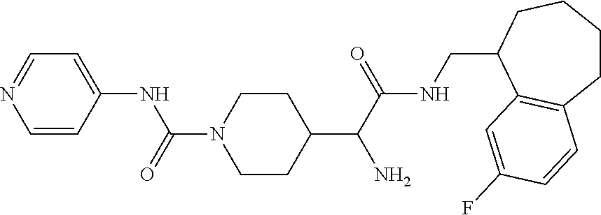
C1=CC(NC(N2CCC(C(C(NCC3CCCCC4=C3C=C(F)C=C4)=O)N)CC2)=O)=CC=N1
